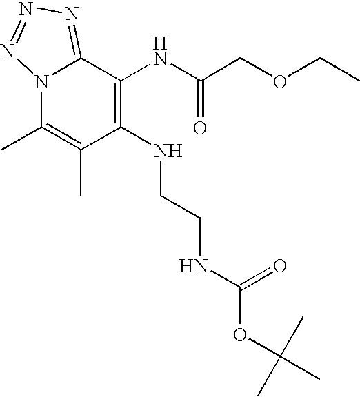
N12C(C)=C(C)C(NCCNC(OC(C)(C)C)=O)=C(NC(=O)COCC)C1=NN=N2
